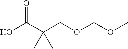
OC(C(COCOC)(C)C)=O
